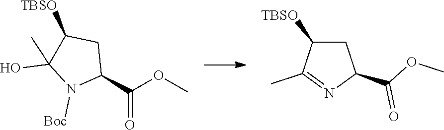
C1(C(OC)=O)CC([TBSO])C(C)=N1.C1(C(OC)=O)CC([TBSO])C(O)(C)N1[Boc]
